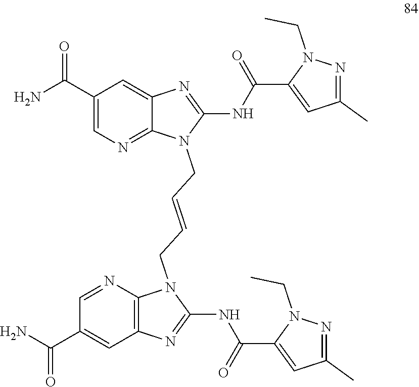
C1(C(=O)N)=CN=C2C(=C1)N=C(NC(C1=CC(C)=NN1CC)=O)N2CC=CCN1C2=C(C=C(C(=O)N)C=N2)N=C1NC(=O)C1=CC(C)=NN1CC
